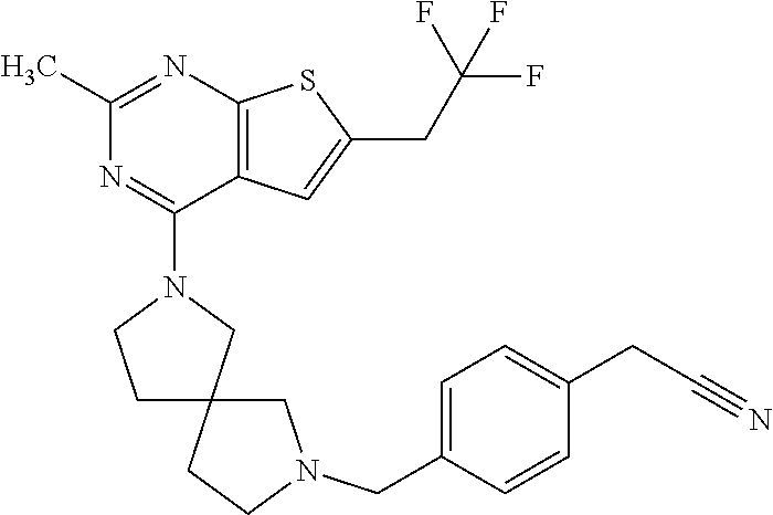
C1(C)=NC2=C(C(N3CCC4(C3)CCN(CC3=CC=C(CC#N)C=C3)C4)=N1)C=C(CC(F)(F)F)S2
